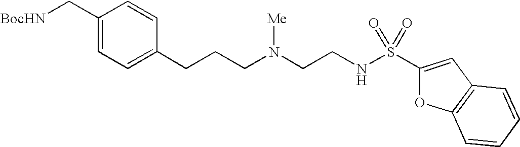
C1(C[BocHN])=CC=C(CCCN(CCNS(C2=CC3=C(O2)C=CC=C3)(=O)=O)[Me])C=C1
